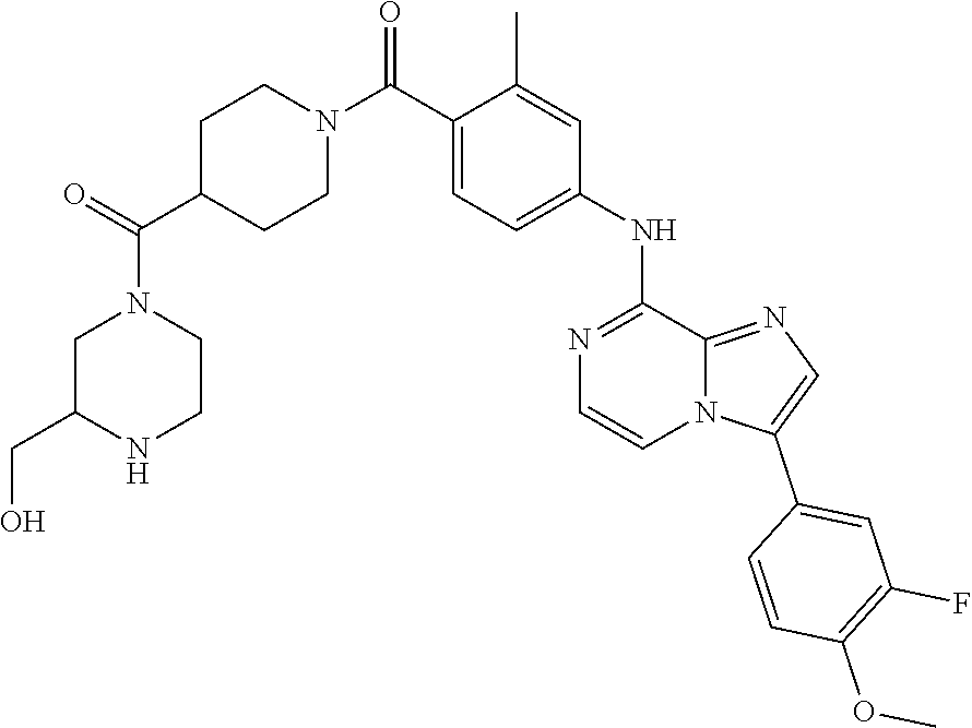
C(C1=CC=C(NC2=NC=CN3C2=NC=C3C2=CC(F)=C(OC)C=C2)C=C1C)(N1CCC(C(=O)N2CCNC(CO)C2)CC1)=O
